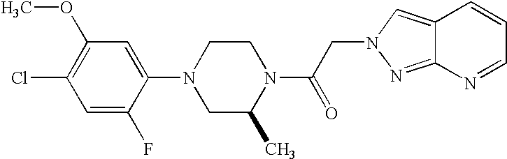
C1=C(F)C(N2CC(C)N(C(=O)CN3N=C4C(=C3)C=CC=N4)CC2)=CC(OC)=C1Cl
